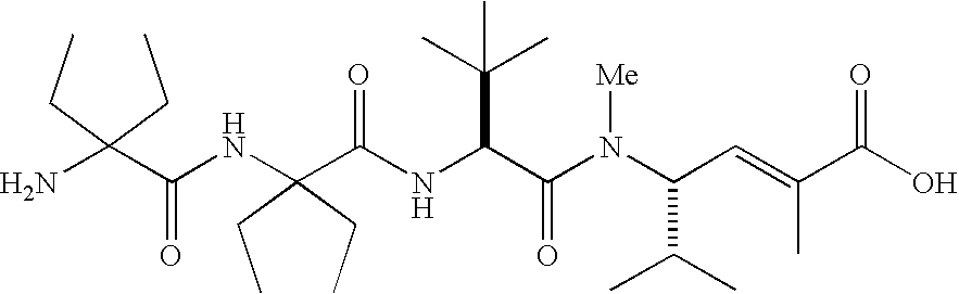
N(C(C(N(C(C(C)C)C=C(C(O)=O)C)[Me])=O)C(C)(C)C)C(=O)C(NC(C(N)(CC)CC)=O)(CC)CC
